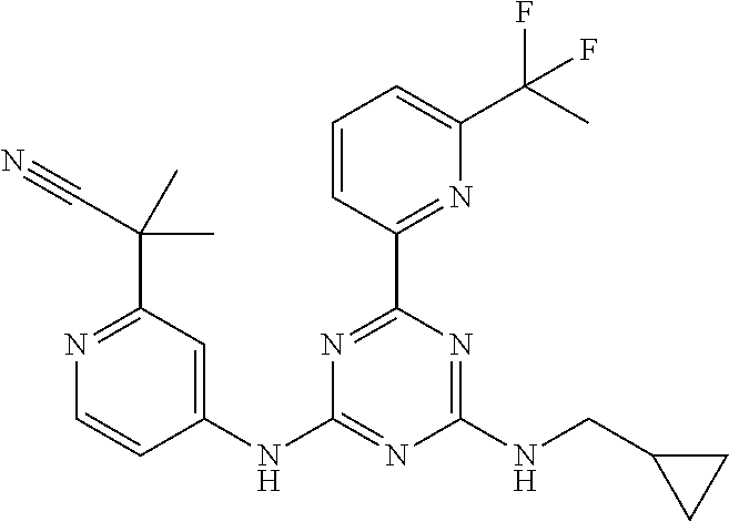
N1=C(C(C)(C)C#N)C=C(NC2=NC(NCC3CC3)=NC(C3=NC(C(C)(F)F)=CC=C3)=N2)C=C1
